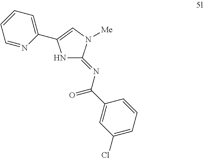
N1C(=NC(=O)C2=CC(Cl)=CC=C2)N([Me])C=C1C1=CC=CC=N1
